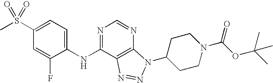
N1=C(NC2=CC=C(S(C)(=O)=O)C=C2F)C2=C(N=C1)N(C1CCN(C(OC(C)(C)C)=O)CC1)N=N2
